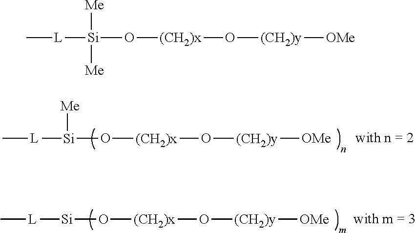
C[L][Si](O[(CH2)x]O[(CH2)y][OMe])[Me].C[L][Si]O[(CH2)x]O[(CH2)y][OMe].C[L][Si](O[(CH2)x]O[(CH2)y][OMe])([Me])[Me]
